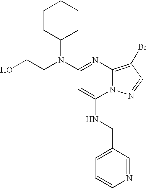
C1(N(CCO)C2CCCCC2)=NC2=C(Br)C=NN2C(NCC2=CC=CN=C2)=C1
